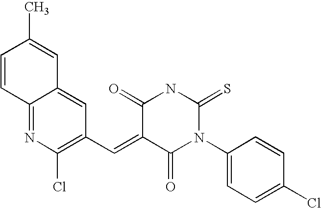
C1=CC2=NC(Cl)=C(C=C3C(=O)N(C4=CC=C(Cl)C=C4)C(=S)NC3=O)C=C2C=C1C
